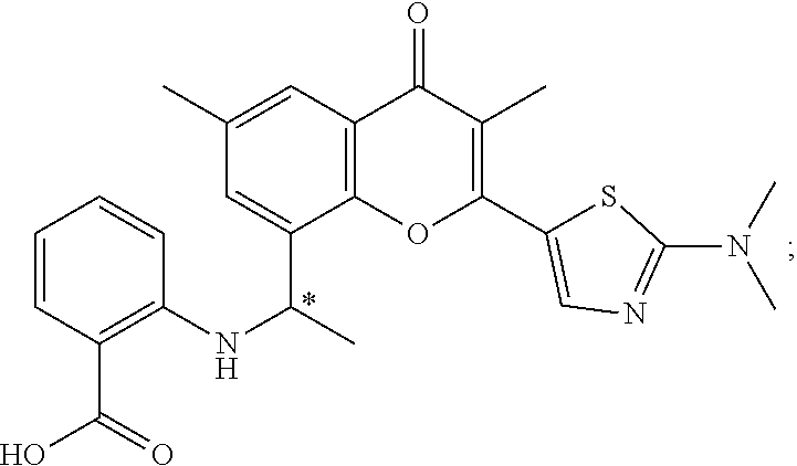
C12=C(OC(C3=CN=C(N(C)C)S3)=C(C)C1=O)C(C(NC1=C(C(O)=O)C=CC=C1)C)=CC(C)=C2
